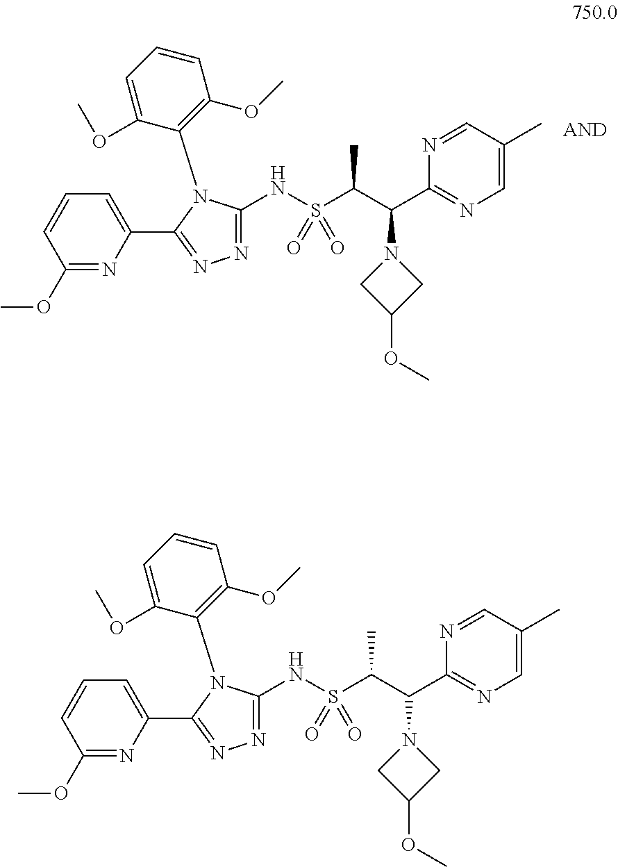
N1=CC(C)=CN=C1C(C(S(NC1=NN=C(C2=CC=CC(OC)=N2)N1C1=C(OC)C=CC=C1OC)(=O)=O)C)N1CC(OC)C1.N1=CC(C)=CN=C1C(C(S(NC1=NN=C(C2=CC=CC(OC)=N2)N1C1=C(OC)C=CC=C1OC)(=O)=O)C)N1CC(OC)C1
